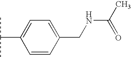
C1=CC(CNC(C)=O)=CC=C1C(C)C
